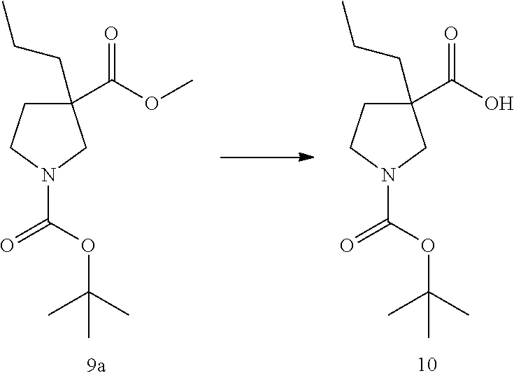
C1(C(O)=O)(CCC)CCN(C(OC(C)(C)C)=O)C1.C1(C(OC)=O)(CCC)CCN(C(OC(C)(C)C)=O)C1
